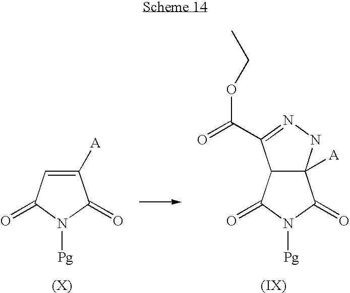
C1([A])=CC(=O)N([Pg])C1=O.C12([A])C(C(=O)N([Pg])C1=O)C(C(=O)OCC)=NN2
